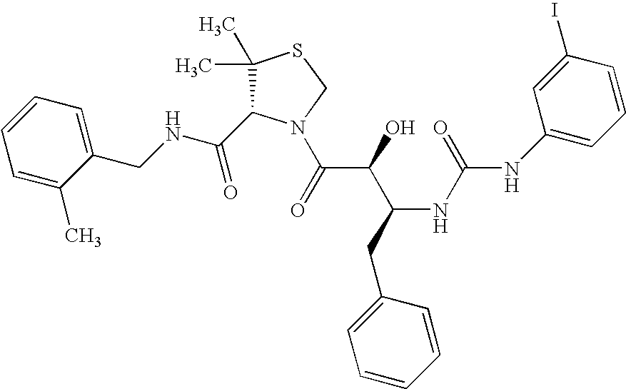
C(NCC1=CC=CC=C1C)(=O)C1C(C)(C)SCN1C(C(C(CC1=CC=CC=C1)NC(=O)NC1=CC=CC(I)=C1)O)=O
